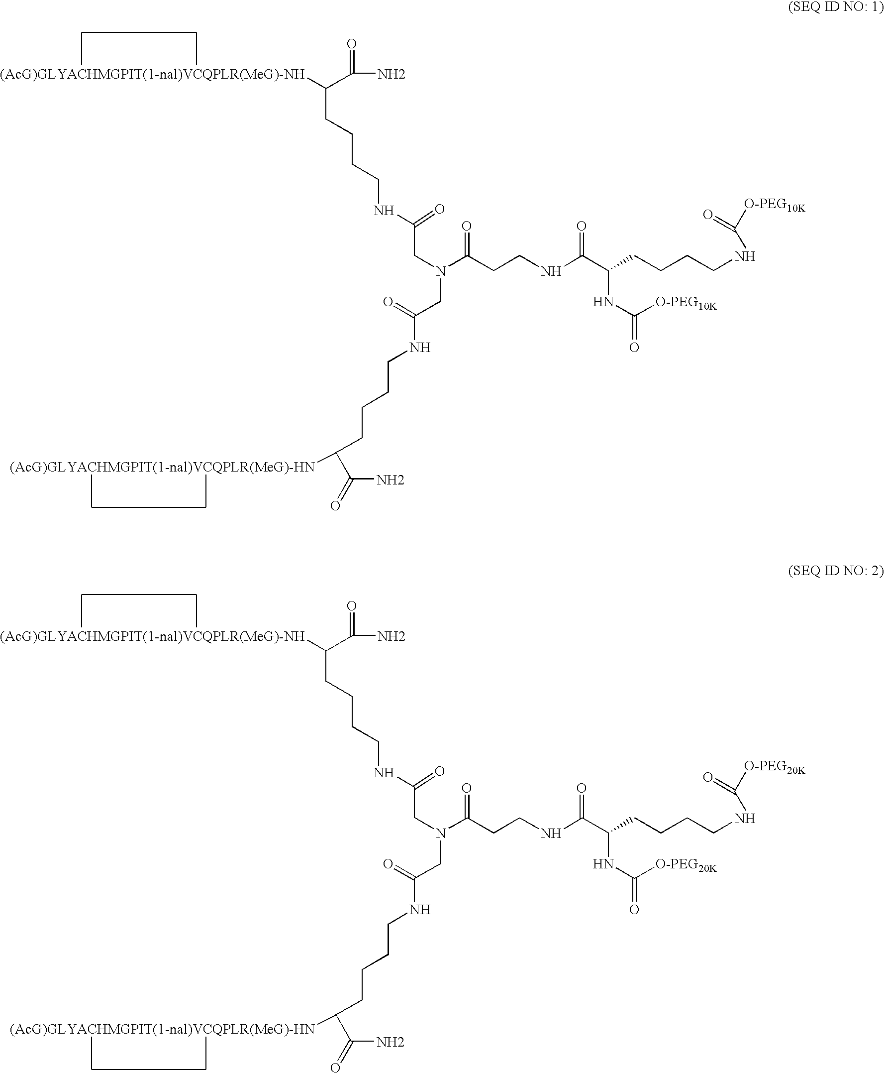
C(CCCCNC(CN(CC(=O)NCCCCC(C(=O)N)[(AcG)GLYACHMGPIT(1-nal)VCQPLR(MeG)-HN])C(CCNC(C(CCCCNC([O-PEG10K])=O)NC(=O)[O-PEG10K])=O)=O)=O)(C(=O)N)[(AcG)GLYACHMGPIT(1-nal)VCQPLR(MeG)-NH].C(CCCCNC(CN(CC(=O)NCCCCC(C(=O)N)[(AcG)GLYACHMGPIT(1-nal)VCQPLR(MeG)-HN])C(CCNC(C(CCCCNC([O-PEG20K])=O)NC(=O)[O-PEG20K])=O)=O)=O)(C(=O)N)[(AcG)GLYACHMGPIT(1-nal)VCQPLR(MeG)-NH]
